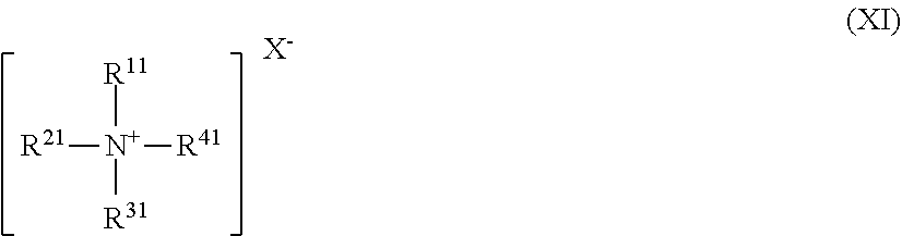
[R11][N+]([R31])([R41])[R21].[X-]
